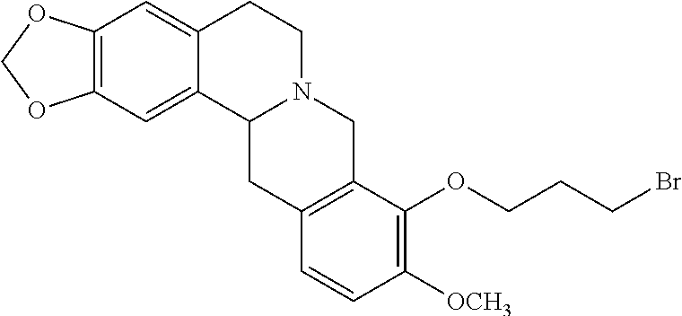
C12=C(C=C3C(=C1)C1N(CC3)CC3=C(C1)C=CC([OCH3])=C3OCCCBr)OCO2
